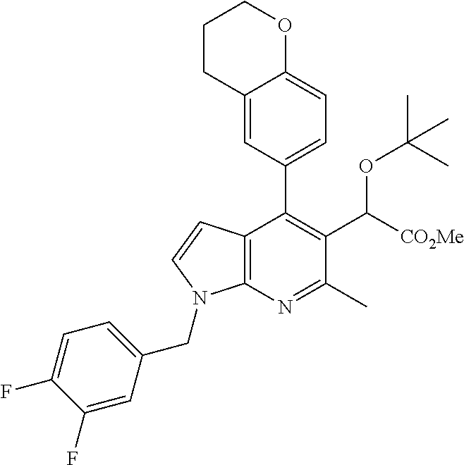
C1CC2=CC(C3=C(C([CO2Me])OC(C)(C)C)C(C)=NC4=C3C=CN4CC3=CC=C(F)C(F)=C3)=CC=C2OC1
